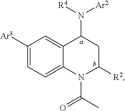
[Ar3]C1=CC=C2C(=C1)C(N([R4])[Ar2])CC([R2])N2C(C)=O
